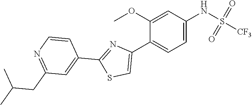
C1=C(NS(=O)(=O)[CF3])C=C(OC)C(C2=CSC(C3=CC(CC(C)C)=NC=C3)=N2)=C1
